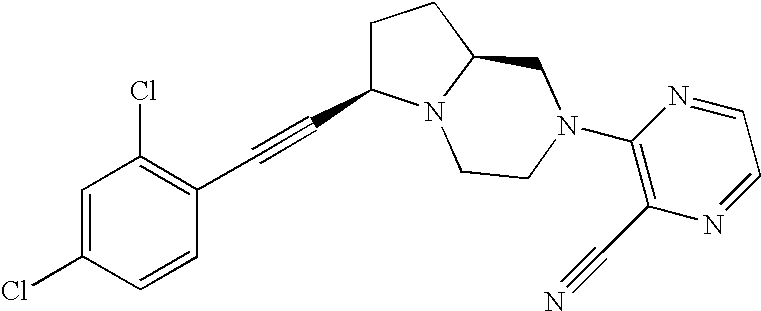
C1=C(Cl)C=CC(C#CC2CCC3N2CCN(C2=C(C#N)N=CC=N2)C3)=C1Cl
